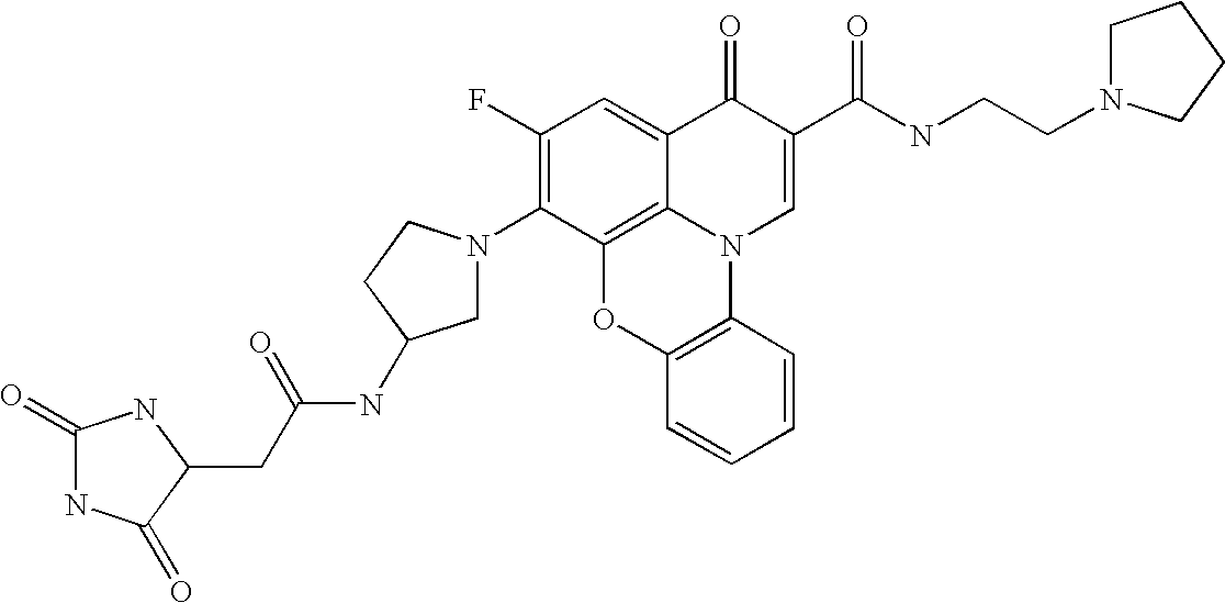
C1(F)=C(N2CC(NC(=O)CC3C(=O)NC(=O)N3)CC2)C2=C3C(=C1)C(=O)C(C(NCCN1CCCC1)=O)=CN3C1=C(O2)C=CC=C1
